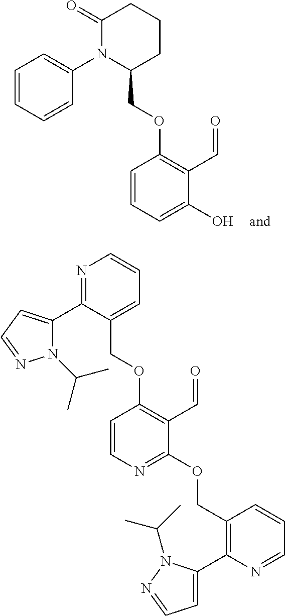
C1(N2C(COC3=C(C=O)C(O)=CC=C3)CCCC2=O)=CC=CC=C1.N1=C(C2=CC=NN2C(C)C)C(COC2=C(C=O)C(OCC3=C(C4=CC=NN4C(C)C)N=CC=C3)=NC=C2)=CC=C1
